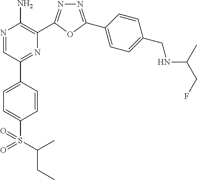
N1=C(C2=CC=C(CNC(C)CF)C=C2)OC(C2=C(N)N=CC(C3=CC=C(S(=O)(=O)C(CC)C)C=C3)=N2)=N1
